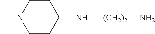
C1CC(N[(CH2)2]N)CCN1C
